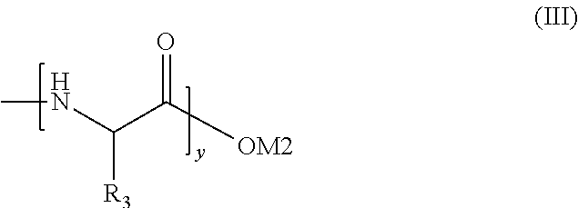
O=C([OM2])C(NC)[R3]
